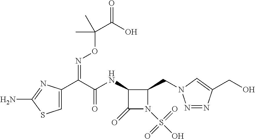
C1=C(C(C(NC2C(=O)N(S(O)(=O)=O)C2CN2N=NC(CO)=C2)=O)=NOC(C(=O)O)(C)C)N=C(N)S1
